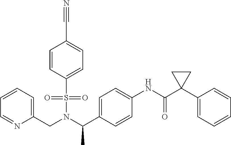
C(N(C(C1=CC=C(NC(C2(C3=CC=CC=C3)CC2)=O)C=C1)C)S(=O)(=O)C1=CC=C(C#N)C=C1)C1=CC=CC=N1
